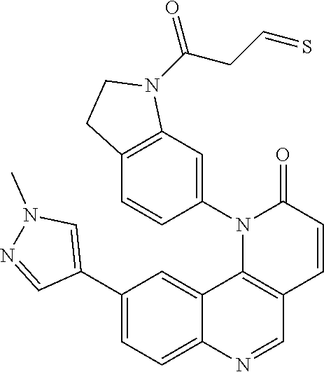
C1(C2=CN(C)N=C2)=CC=C2C(=C1)C1=C(C=N2)C=CC(=O)N1C1=CC2=C(C=C1)CCN2C(CC=S)=O
